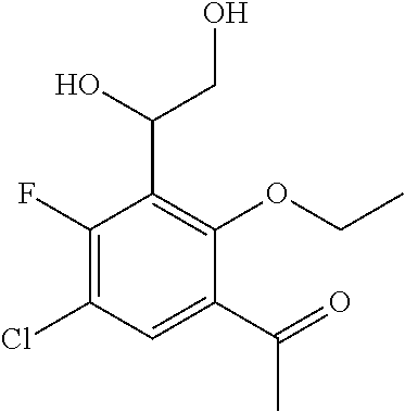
C1(C(=O)C)=CC(Cl)=C(F)C(C(CO)O)=C1OCC
